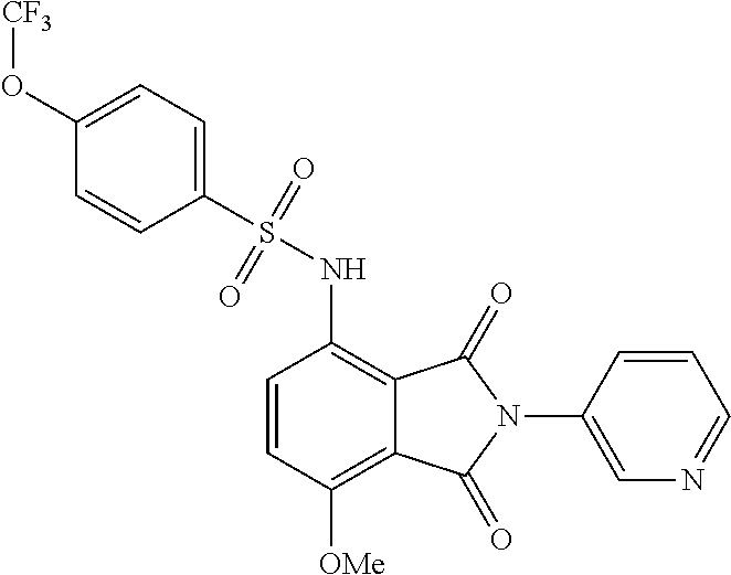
C1=CC([OMe])=C2C(=C1NS(C1=CC=C(O[CF3])C=C1)(=O)=O)C(=O)N(C1=CN=CC=C1)C2=O
